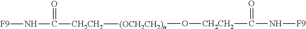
C(=O)([CH2CH2]O[(OCH2CH2)n][CH2CH2]C(N[F9])=O)N[F9]
